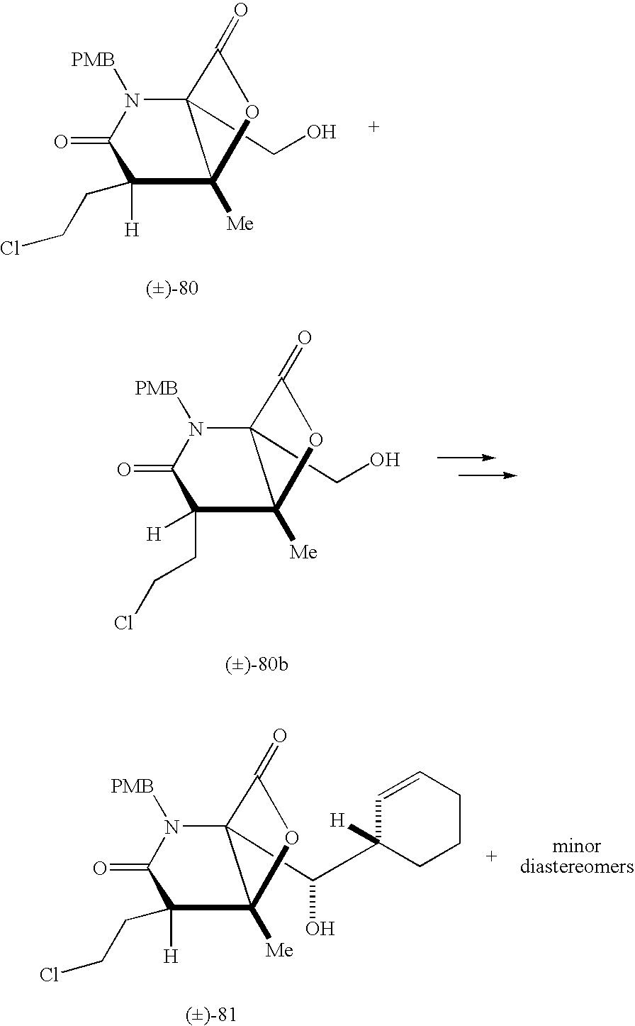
C12(CO)N([PMB])C(=O)C([H])(CCCl)C1([Me])OC2=O.C12(CO)N([PMB])C(=O)C(CCCl)([H])C1([Me])OC2=O.C12(C(C3([H])CCCC=C3)O)N([PMB])C(=O)C([H])(CCCl)C1([Me])OC2=O
